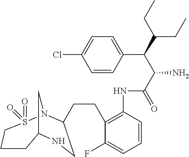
C12CN(S(=O)(=O)CCC1)C(CCC1=C(NC(C(C(C(CC)CC)C3=CC=C(Cl)C=C3)N)=O)C=CC=C1F)CN2
